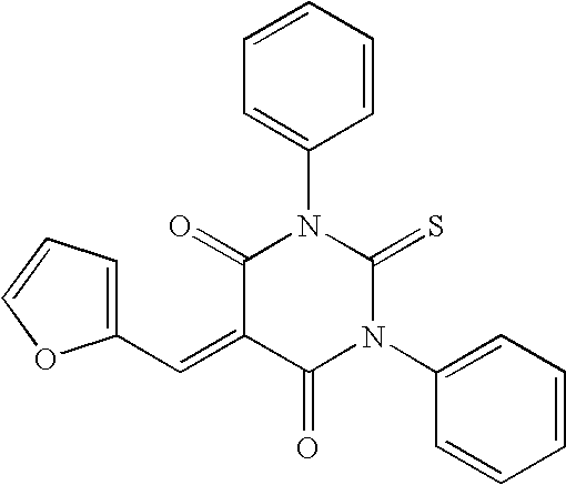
C1=CC=C(N2C(=O)C(=CC3=CC=CO3)C(=O)N(C3=CC=CC=C3)C2=S)C=C1
